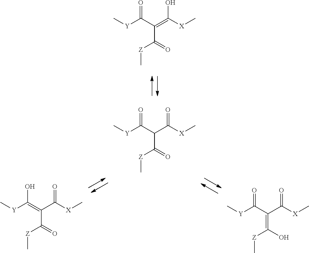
O=C(C(=C([X]C)O)C(=O)[Z]C)[Y]C.OC(=C(C([X]C)=O)C(=O)[Z]C)[Y]C.O=C(C(C([X]C)=O)=C(O)[Z]C)[Y]C.O=C(C(C([X]C)=O)C(=O)[Z]C)[Y]C
